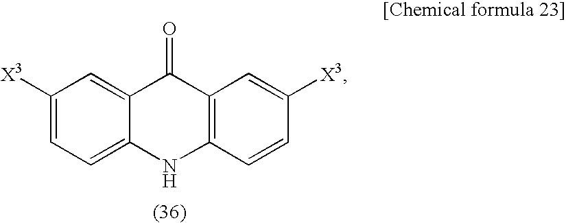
C1([X3])=CC=C2C(=C1)C(=O)C1=C(N2)C=CC([X3])=C1
